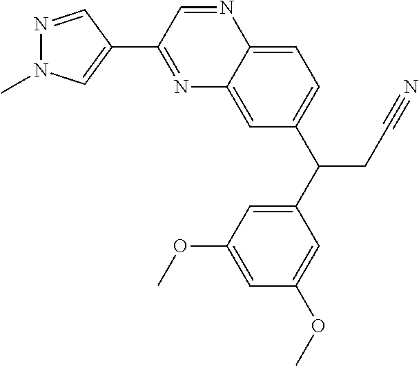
N1=C(C2=CN(C)N=C2)C=NC2=CC=C(C(CC#N)C3=CC(OC)=CC(OC)=C3)C=C12
